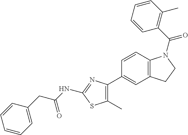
C1=CC(CC(NC2=NC(C3=CC4=C(C=C3)N(C(C3=C(C)C=CC=C3)=O)CC4)=C(C)S2)=O)=CC=C1
